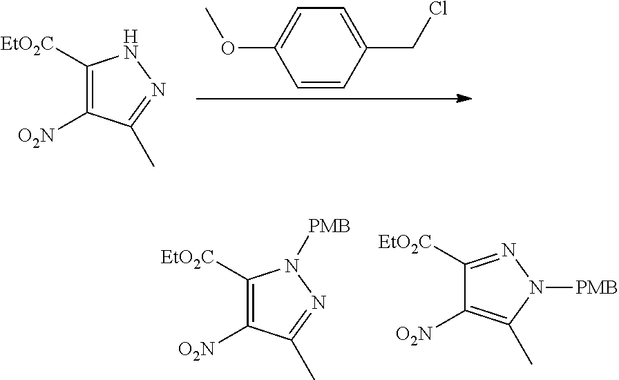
C1(CCl)=CC=C(OC)C=C1.C1([EtO2C])=C([O2N])C(C)=NN1.C1([EtO2C])=C([O2N])C(C)=NN1[PMB].C1([EtO2C])=NN([PMB])C(C)=C1[O2N]
